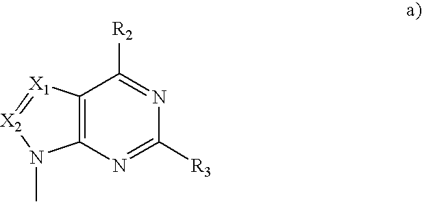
C12=C(N=C([R3])N=C1[R2])N(C)[X2]=[X1]2
